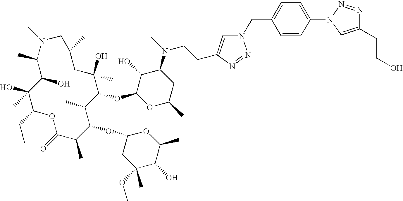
OC1C(C)N(C)CC(C)CC(O)(C)C(OC2OC(C)CC(N(CCC3=CN(CC4=CC=C(N5N=NC(CCO)=C5)C=C4)N=N3)C)C2O)C(C)C(OC2CC(OC)(C)C(O)C(C)O2)C(C)C(=O)OC(CC)C1(O)C
